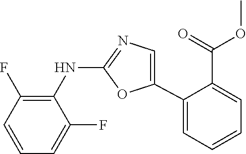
C1(NC2=C(F)C=CC=C2F)=NC=C(C2=CC=CC=C2C(=O)OC)O1
